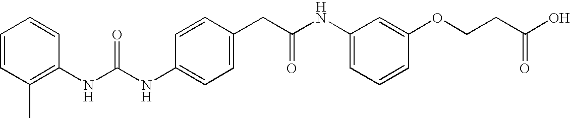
C1=CC(CC(NC2=CC=CC(OCCC(O)=O)=C2)=O)=CC=C1NC(NC1=C(C)C=CC=C1)=O
